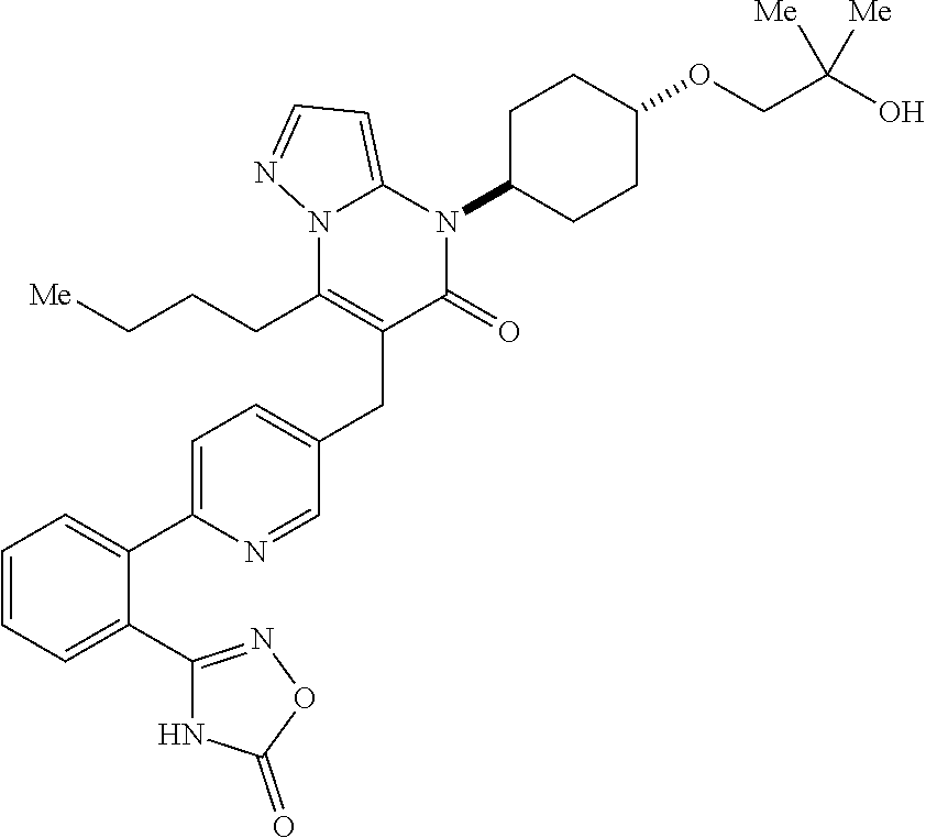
C1=C(C2=CC=C(CC3=C(CCC[Me])N4C(=CC=N4)N(C4CCC(OCC(O)([Me])[Me])CC4)C3=O)C=N2)C(C2=NOC(=O)N2)=CC=C1
